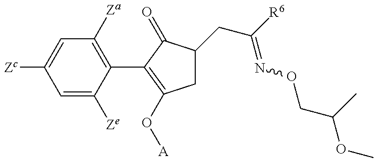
C1=C([Ze])C(C2=C(O[A])CC(CC(=NOCC(OC)C)[R6])C2=O)=C([Za])C=C1[Zc]
